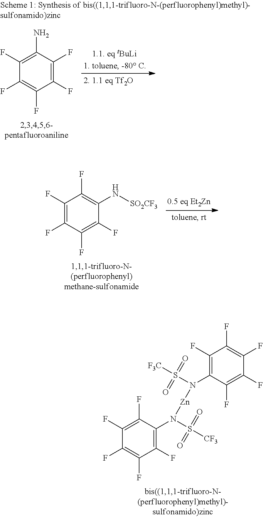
C1(F)=C(F)C(N)=C(F)C(F)=C1F.C1(F)=C(F)C(F)=C(F)C(F)=C1N[SO2CF3].C1(F)=C(N(S([CF3])(=O)=O)[Zn]N(S([F3C])(=O)=O)C2=C(F)C(F)=C(F)C(F)=C2F)C(F)=C(F)C(F)=C1F
